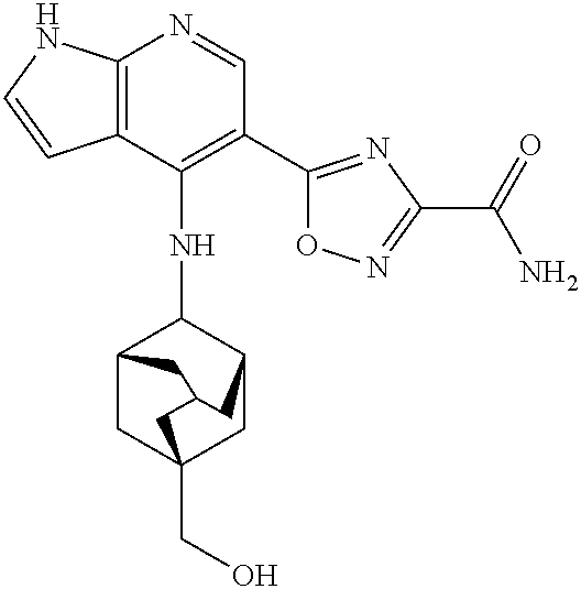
C12=C(C(NC3C4CC5(CO)CC3CC(C4)C5)=C(C3=NC(C(=O)N)=NO3)C=N1)C=CN2
